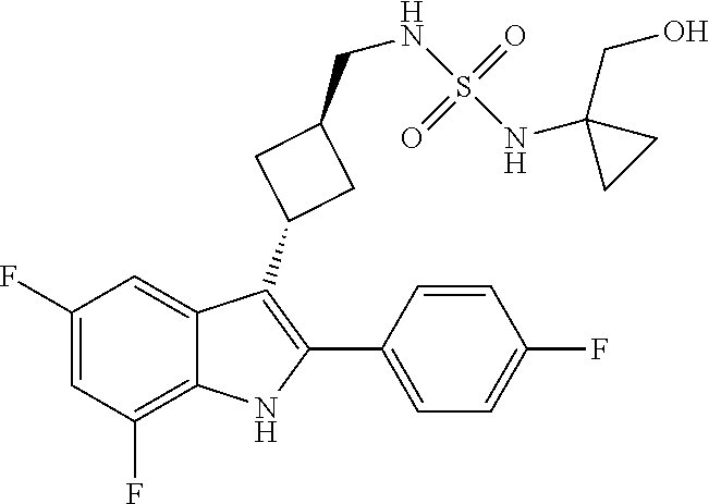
C1(F)=CC(F)=C2C(=C1)C(C1CC(CNS(=O)(=O)NC3(CO)CC3)C1)=C(C1=CC=C(F)C=C1)N2
